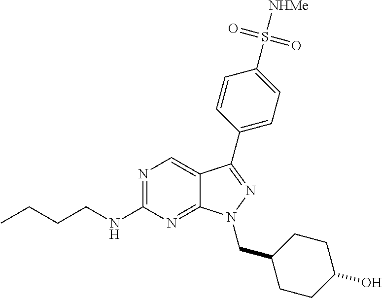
N1=C(NCCCC)N=C2C(=C1)C(C1=CC=C(S([NHMe])(=O)=O)C=C1)=NN2CC1CCC(O)CC1
